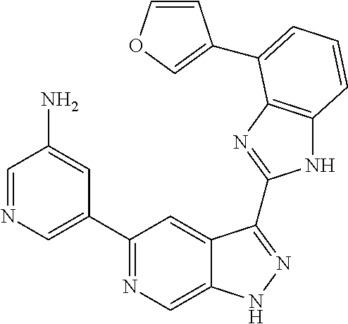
C1=NC=C(C2=NC=C3C(=C2)C(C2=NC4=C(N2)C=CC=C4C2=COC=C2)=NN3)C=C1N
